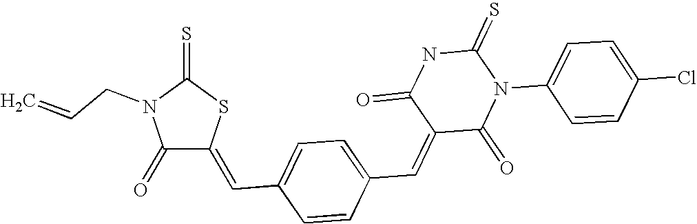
C1(=O)C(=CC2=CC=C(C=C3C(=O)N(C4=CC=C(Cl)C=C4)C(=S)NC3=O)C=C2)SC(=S)N1CC=C
